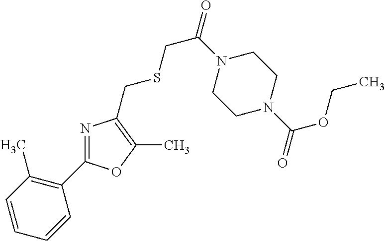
C1=CC(C)=C(C2=NC(CSCC(=O)N3CCN(C(=O)OCC)CC3)=C(C)O2)C=C1
